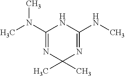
CN(C1=NC(C)(C)N=C(NC)N1)C
